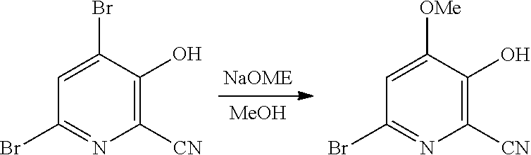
C1([CN])=C(O)C(Br)=CC(Br)=N1.C1([CN])=C(O)C([OMe])=CC(Br)=N1.[MeOH]
